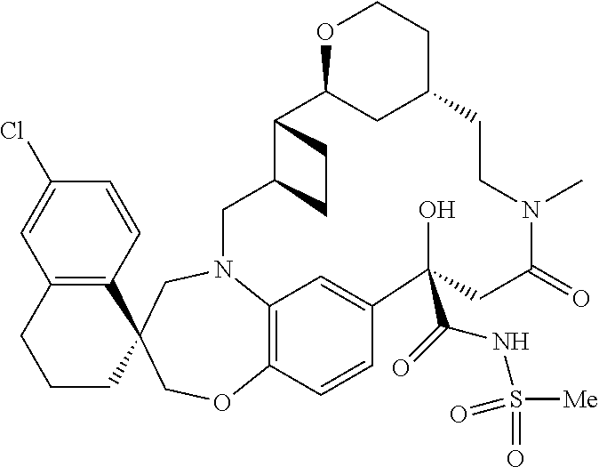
C1(Cl)=CC2=C(C=C1)C1(CCC2)COC2=C3N(C1)CC1C(C4CC(CCO4)CCN(C)C(=O)CC(O)(C(=O)NS([Me])(=O)=O)C(=C3)C=C2)CC1
